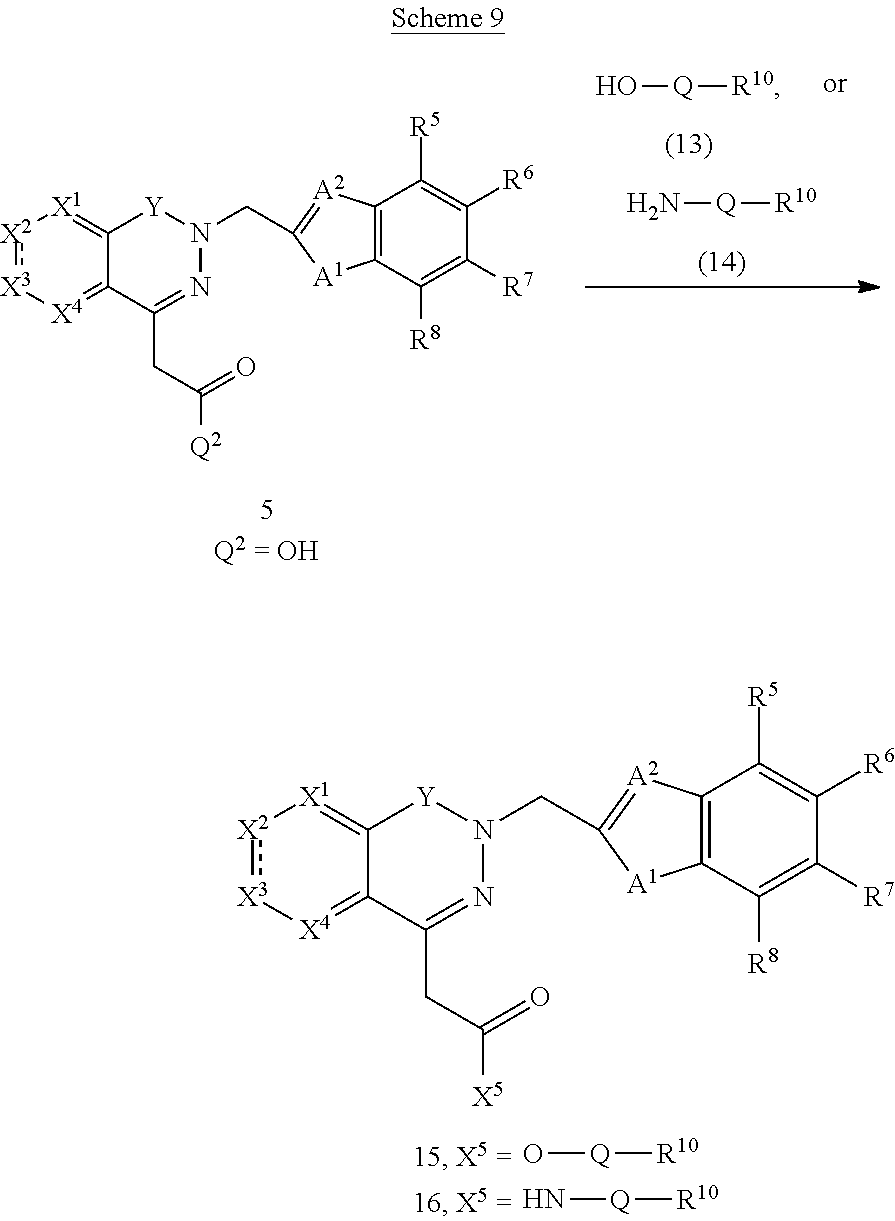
C12=C(C([R8])=C([R7])C([R6])=C1[R5])[A1]C(CN1N=C(CC(=O)[X5])C3=[X4][X3]:[X2][X1]=C3[Y]1)=[A2]2.O[Q][R10].N[Q][R10].O[Q][R10].N[Q][R10].C12=C(C([R8])=C([R7])C([R6])=C1[R5])[A1]C(CN1N=C(CC(=O)[Q2])C3=[X4][X3]:[X2][X1]=C3[Y]1)=[A2]2.[5Q2 = OH]
